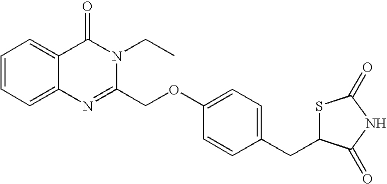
C12=CC=CC=C1C(=O)N(CC)C(COC1=CC=C(CC3SC(=O)NC3=O)C=C1)=N2
